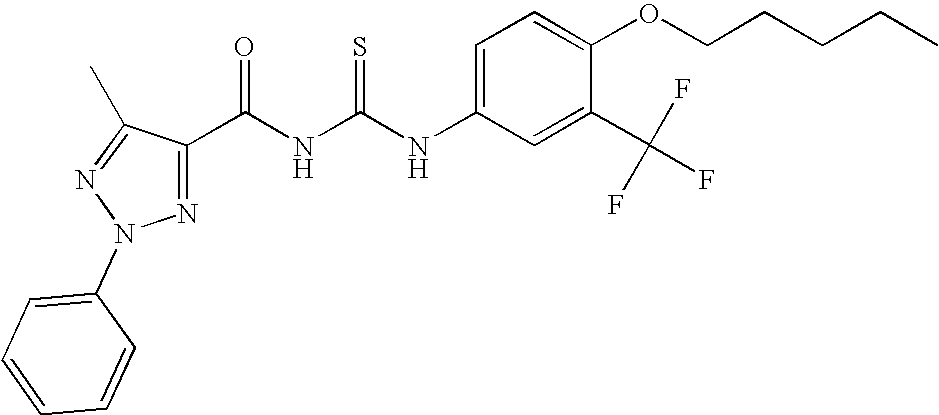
C(NC(NC1=CC=C(OCCCCC)C(C(F)(F)F)=C1)=S)(=O)C1=NN(C2=CC=CC=C2)N=C1C
